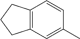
C12=C(C=C(C)C=C1)CCC2
